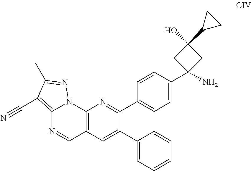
C12=C(C=C(C3=CC=CC=C3)C(C3=CC=C(C4(N)CC(O)(C5CC5)C4)C=C3)=N1)C=NC1=C(C#N)C(C)=NN21
